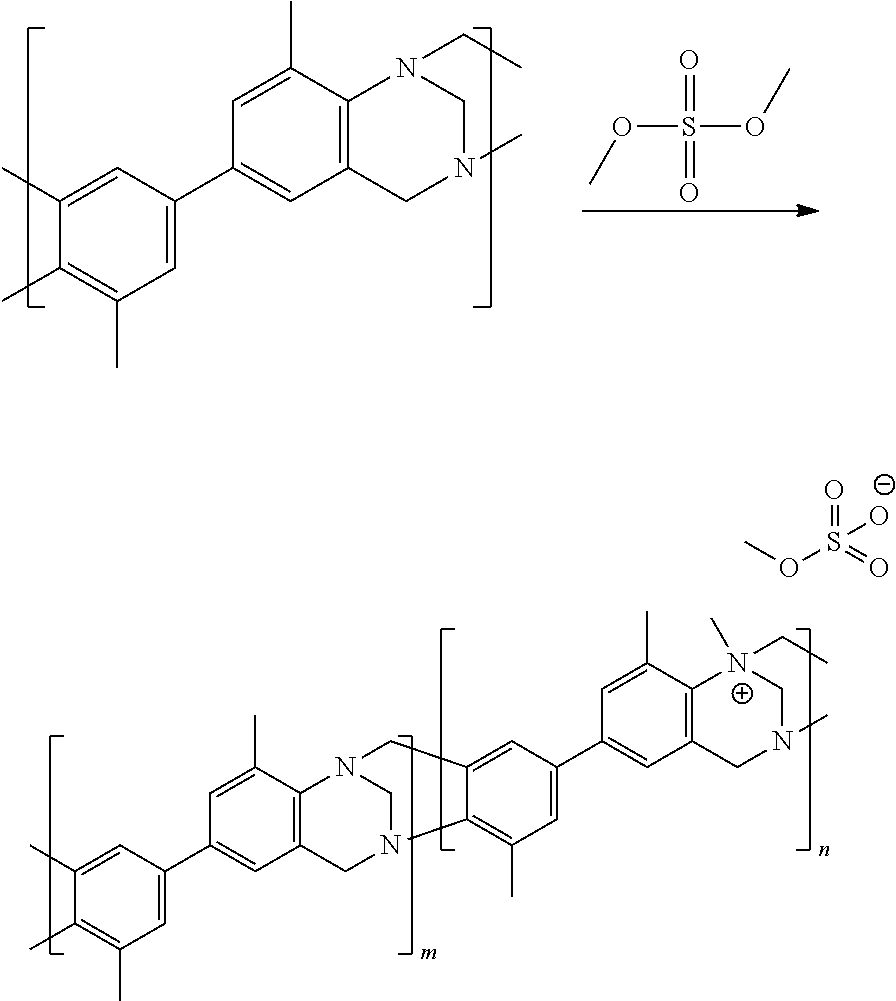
COS(OC)(=O)=O.C12=C(C=C(C3=CC(C)=C(C)C(C)=C3)C=C1C)CN(C)CN2CC.C12=C(C=C(C3=CC(C)=C(C)C(C)=C3)C=C1C)CN1CN2CC2=CC(C3=CC4=C(C(C)=C3)[N+](CC)(C)CN(C)C4)=CC(C)=C12.COS([O-])(=O)=O
